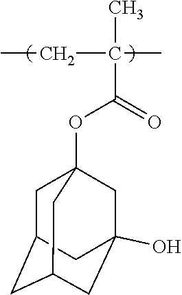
CC(CC)(C(OC12CC3CC(CC(O)(C1)C3)C2)=O)C
